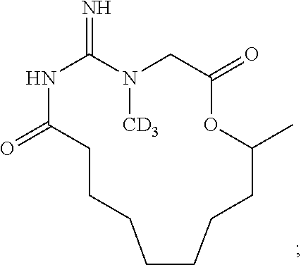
N1C(=O)CCCCCCCC(C)OC(=O)CN([CD3])C1=N
